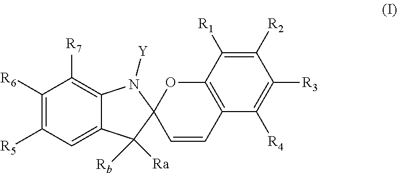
C1([R6])=C([R5])C=C2C(=C1[R7])N([Y])C1(C2([Rb])[Ra])C=CC2=C(O1)C([R1])=C([R2])C([R3])=C2[R4]
